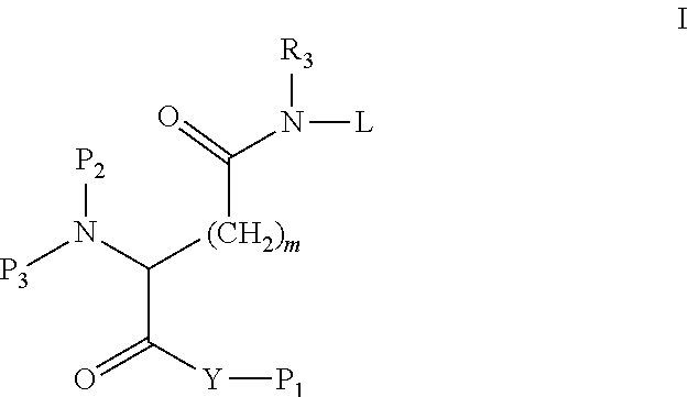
[P2]N(C([(CH2)m]C(N([L])[R3])=O)C([Y][P1])=O)[P3]
